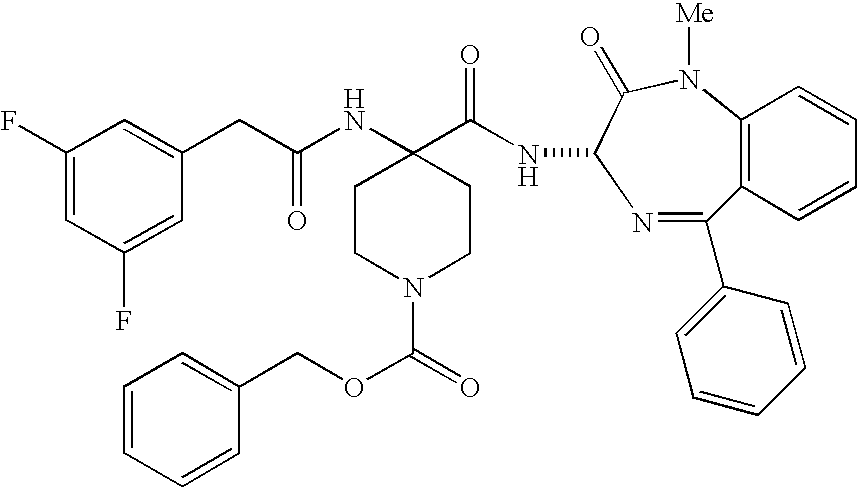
C12=C(C=CC=C1)C(C1=CC=CC=C1)=NC(NC(=O)C1(NC(CC3=CC(F)=CC(F)=C3)=O)CCN(C(=O)OCC3=CC=CC=C3)CC1)C(=O)N2[Me]
